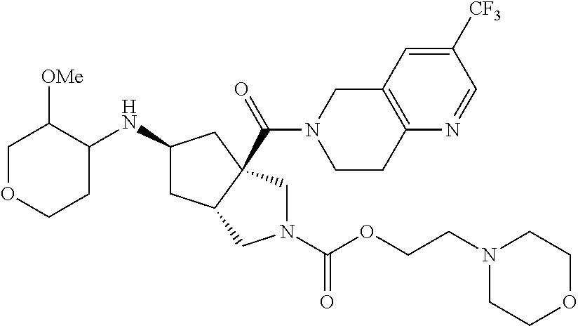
C1OCCC(NC2CC3C(C(=O)N4CCC5=C(C4)C=C([CF3])C=N5)(C2)CN(C(OCCN2CCOCC2)=O)C3)C1[OMe]
